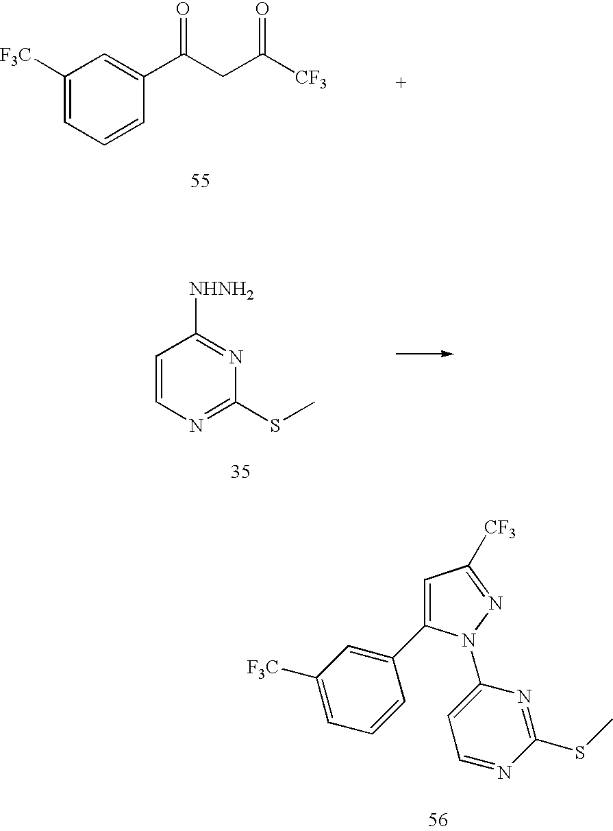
C1=CN=C(SC)N=C1[NHNH2].C1=C(C2=CC([F3C])=CC=C2)N(C2=CC=NC(SC)=N2)N=C1[CF3].C1([F3C])=CC=CC(C(CC([CF3])=O)=O)=C1
